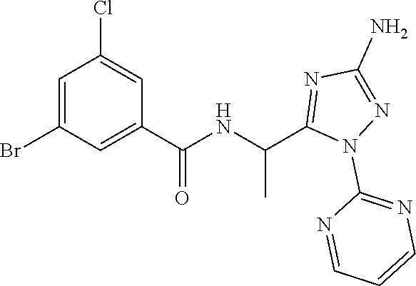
C1=C(Br)C=C(C(=O)NC(C)C2=NC(N)=NN2C2=NC=CC=N2)C=C1Cl
